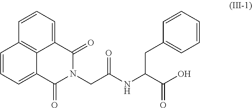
C1=CC=C2C3=C1C=CC=C3C(=O)N(CC(NC(C(O)=O)CC1=CC=CC=C1)=O)C2=O
